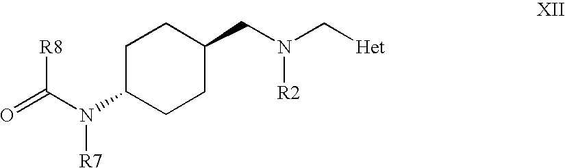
[R8]C(N([R7])C1CCC(CN([R2])C[Het])CC1)=O
